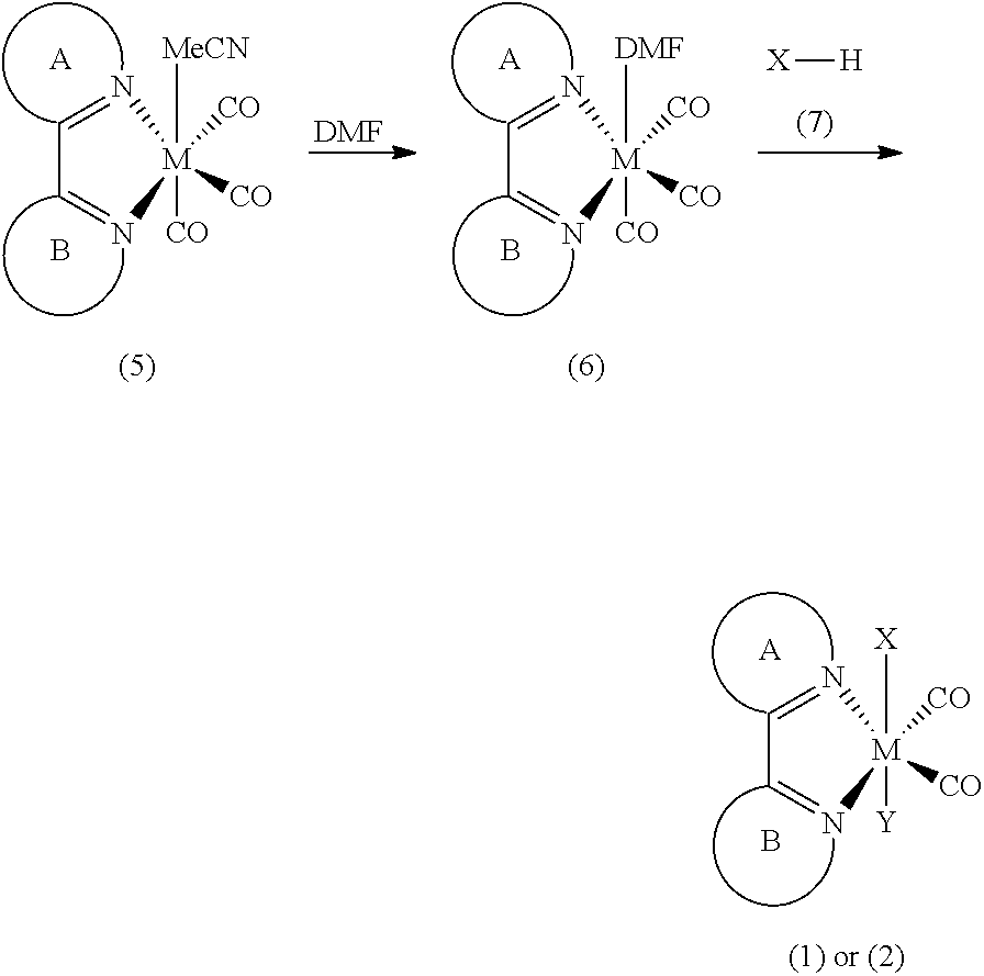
C1=N[M]([DMF])([CO])([CO])([CO])N=C1.[A].B.[X][H].C1=N[M]([MeCN])([CO])([CO])([CO])N=C1.[A].B.[DMF].C1=N[M]([X])([Y])([CO])([CO])N=C1.[A].B
